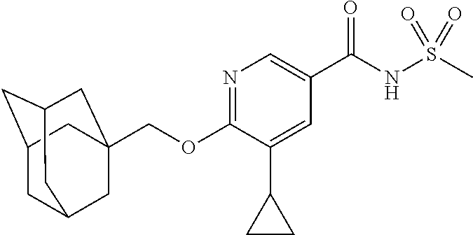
C1=C(C(NS(C)(=O)=O)=O)C=C(C2CC2)C(OCC23CC4CC(CC(C2)C4)C3)=N1
